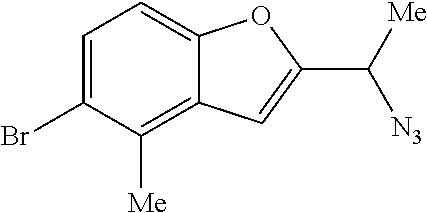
BrC1=CC=C2C(=C1[Me])C=C(C([Me])[N3])O2
